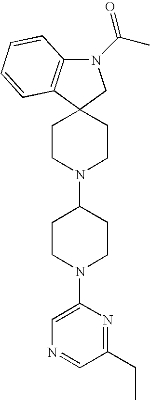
C12(CCN(C3CCN(C4=CN=CC(CC)=N4)CC3)CC1)CN(C(C)=O)C1=C2C=CC=C1
